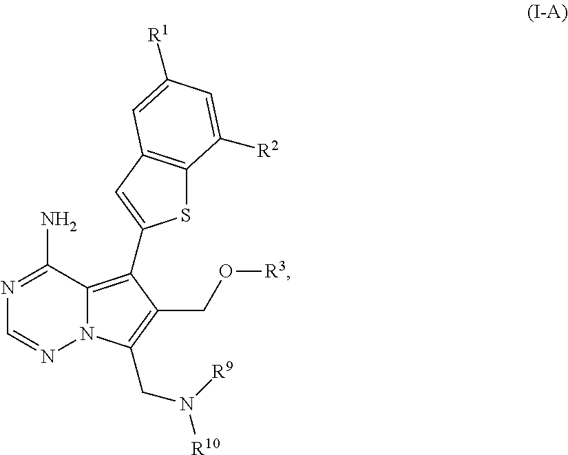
N1=C(N)C2=C(C3=CC4=C(S3)C([R2])=CC([R1])=C4)C(CO[R3])=C(CN([R10])[R9])N2N=C1
